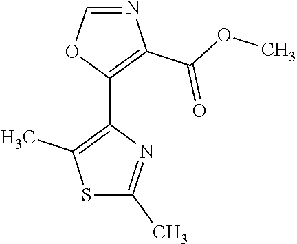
S1C(C)=NC(C2=C(C(OC)=O)N=CO2)=C1C
